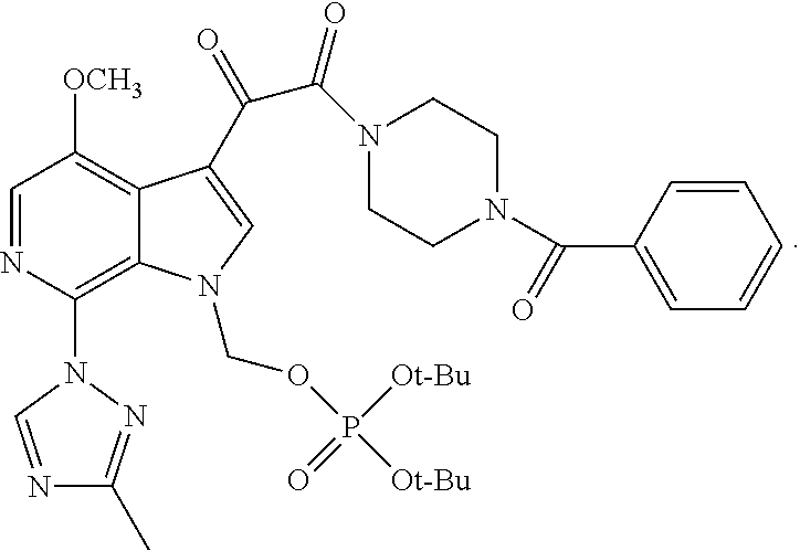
C1=NC(N2C=NC(C)=N2)=C2C(=C1[OCH3])C(C(=O)C(N1CCN(C(C3=CC=CC=C3)=O)CC1)=O)=CN2COP([Ot-Bu])([Ot-Bu])=O
